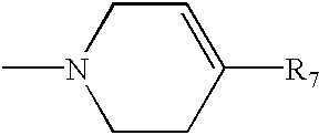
CN1CCC([R7])=CC1
